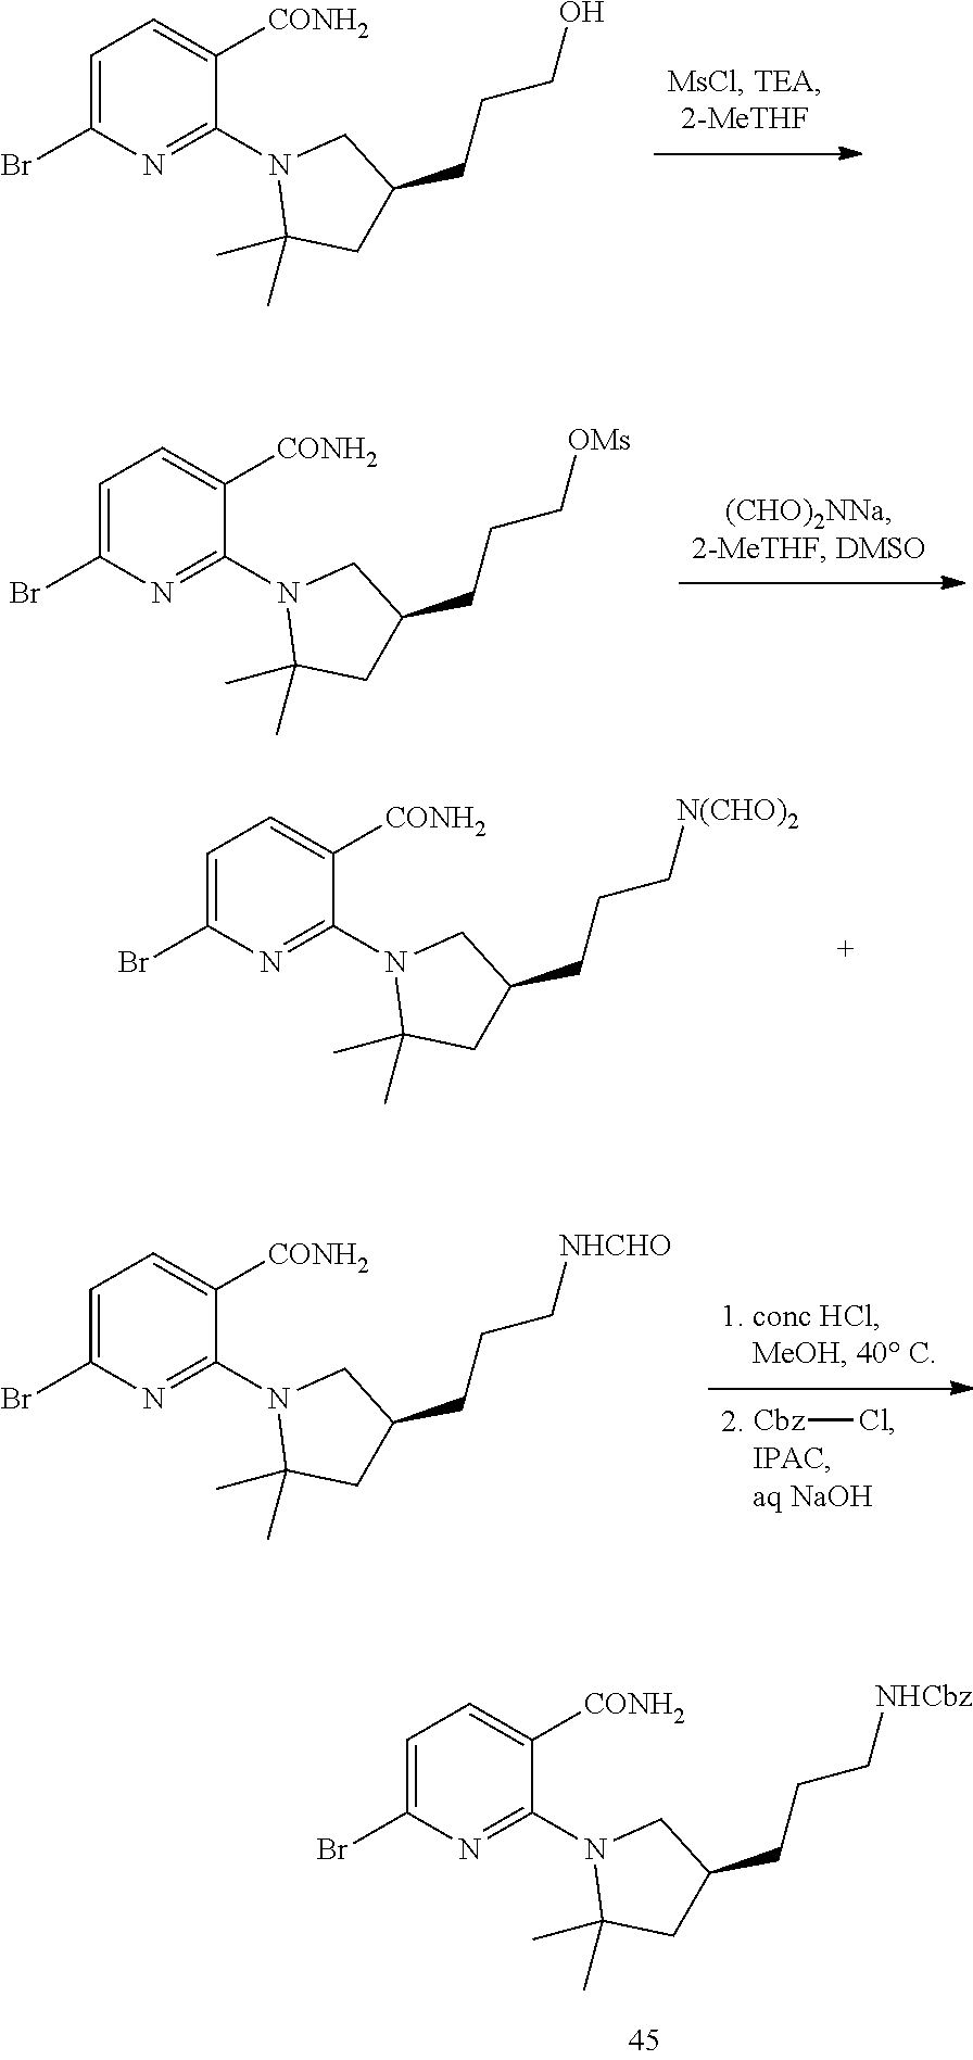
C1=C(Br)N=C(N2C(C)(C)CC(CCCO)C2)C([CONH2])=C1.C1=C(Br)N=C(N2C(C)(C)CC(CCC[OMs])C2)C([CONH2])=C1.C1=C(Br)N=C(N2C(C)(C)CC(CCC[N(CHO)2])C2)C([CONH2])=C1.C1=C(Br)N=C(N2C(C)(C)CC(CCC[NHCbz])C2)C([CONH2])=C1.[Cbz]Cl.C1=C(Br)N=C(N2C(C)(C)CC(CCC[NHCHO])C2)C([CONH2])=C1
